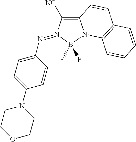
C12=C([NC])N(=NC3=CC=C(N4CCOCC4)C=C3)B(F)(F)N1C1=C(C=C2)C=CC=C1
